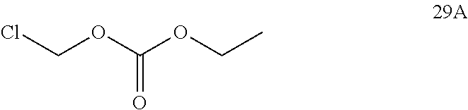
ClCOC(OCC)=O
